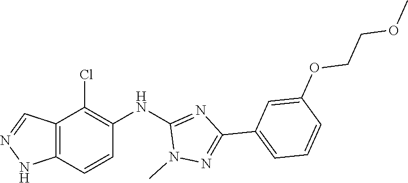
N1(C)N=C(C2=CC=CC(OCCOC)=C2)N=C1NC1=C(Cl)C2=C(NN=C2)C=C1
